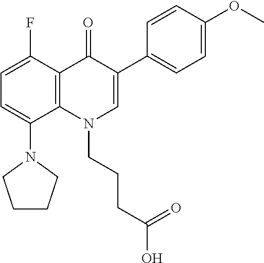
C1=C(F)C2=C(C(N3CCCC3)=C1)N(CCCC(=O)O)C=C(C1=CC=C(OC)C=C1)C2=O
